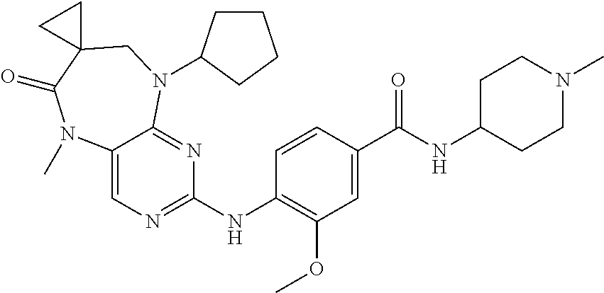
C12=CN=C(NC3=C(OC)C=C(C(NC4CCN(C)CC4)=O)C=C3)N=C1N(C1CCCC1)CC1(C(=O)N2C)CC1
